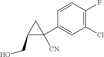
C1(Cl)=C(F)C=CC(C2([CN])CC2CO)=C1
